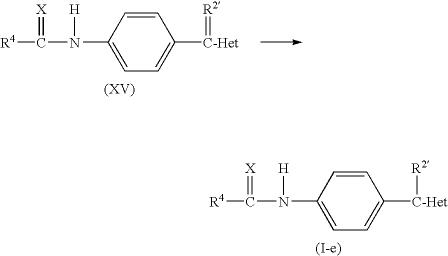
[R4]C(N(C1=CC=C([C-Het]=[R2])C=C1)[H])=[X].[R4]C(N(C1=CC=C([C-Het][R2])C=C1)[H])=[X]
